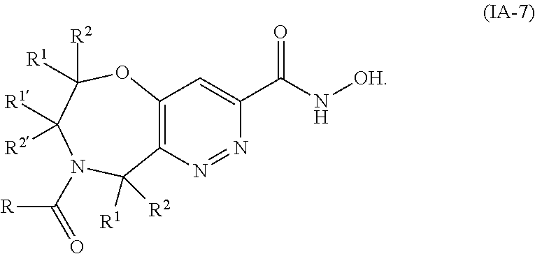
C12=C(N=NC(C(N[OH])=O)=C1)C([R1])([R2])N(C([R])=O)C([R1])([R2])C([R2])([R1])O2
